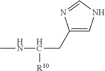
CNC(CC1=CNC=N1)[R10]
